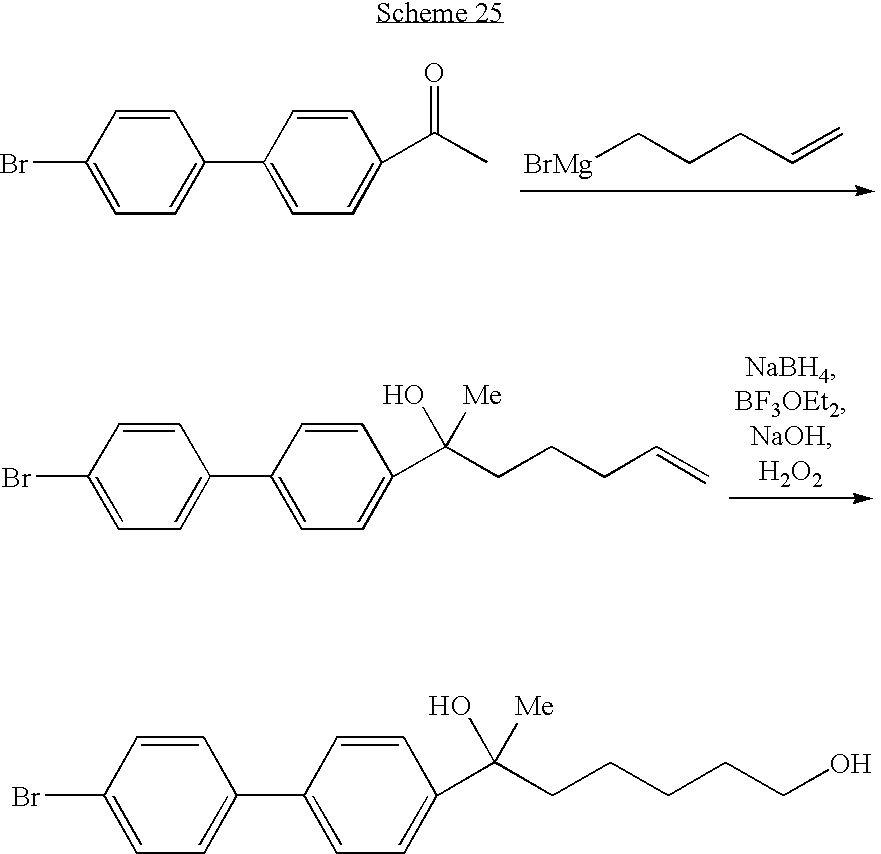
C1=C(C2=CC=C(C(CCCC=C)([Me])O)C=C2)C=CC(Br)=C1.[BrMg]CCCC=C.C1=C(C2=CC=C(C(C)=O)C=C2)C=CC(Br)=C1.C1=C(C2=CC=C(C(CCCCCO)([Me])O)C=C2)C=CC(Br)=C1
